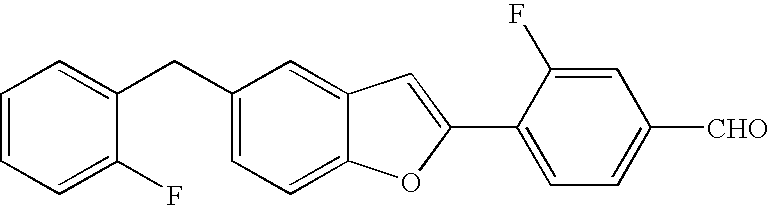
C1=CC=C(F)C(CC2=CC=C3C(=C2)C=C(C2=CC=C([CHO])C=C2F)O3)=C1
